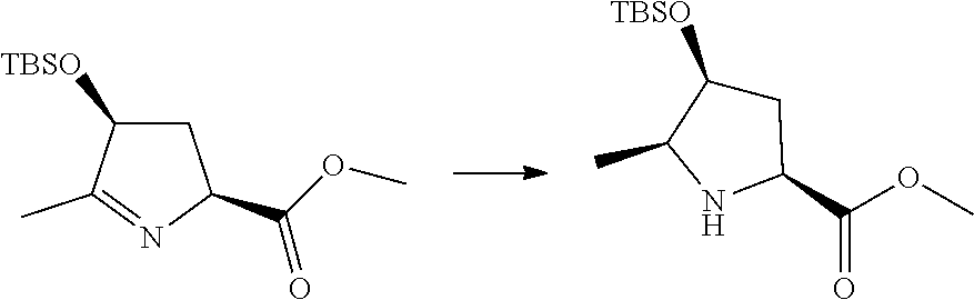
C1C([TBSO])C(C)NC1C(OC)=O.C1C([TBSO])C(C)=NC1C(OC)=O
